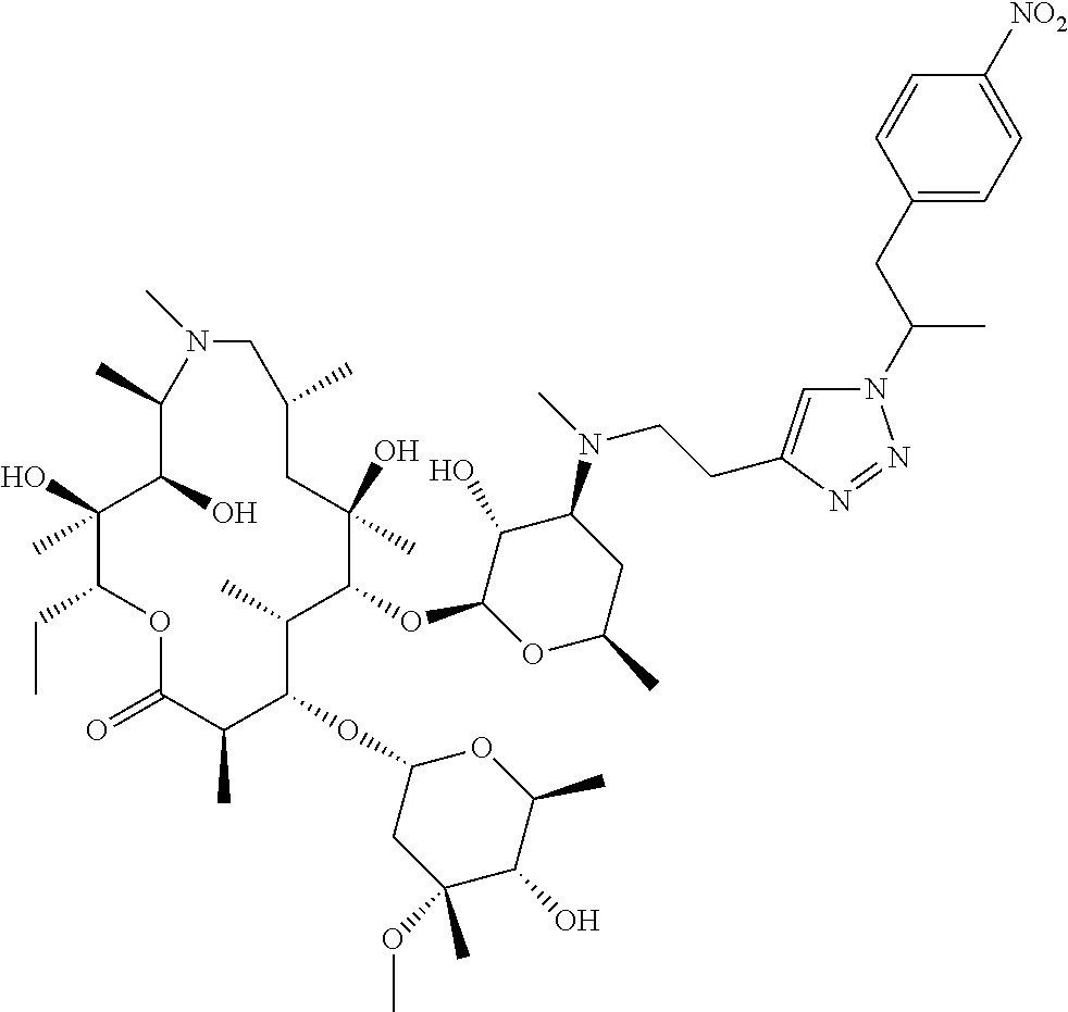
C1(O)C(OC2C(C)C(OC3CC(OC)(C)C(O)C(C)O3)C(C)C(=O)OC(CC)C(O)(C)C(O)C(C)N(C)CC(C)CC2(O)C)OC(C)CC1N(C)CCC1=CN(C(CC2=CC=C([NO2])C=C2)C)N=N1
